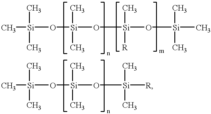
C[Si](O[Si](O[Si](C)([R])O[Si](C)(C)C)(C)C)(C)C.C[Si](O[Si](O[Si](C)(C)[R])(C)C)(C)C
